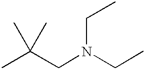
CC(CN(CC)CC)(C)C
